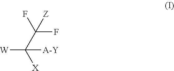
[W]C([A-Y])(C([Z])(F)F)[X]
